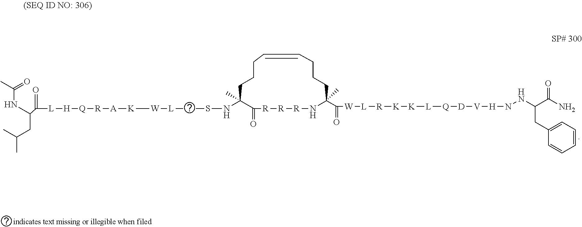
C1(NSC[L][W][K][A][R][Q][H][L]C(=O)C(NC(C)=O)CC(C)C)(C)C(=O)[R][R][R]NC(C(=O)[W][L][R][K][K][L][Q][D][V][H]NNC(C(N)=O)CC2=CC=CC=C2)(C)CCCC=CCCC1
